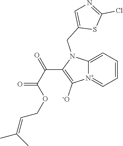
[N+]12=CC=CC=C1N(CC1=CN=C(Cl)S1)C(C(C(OCC=C(C)C)=O)=O)=C2[-O]
